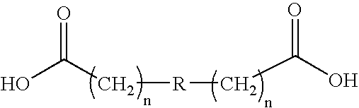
OC(C[R]CC(O)=O)=O
